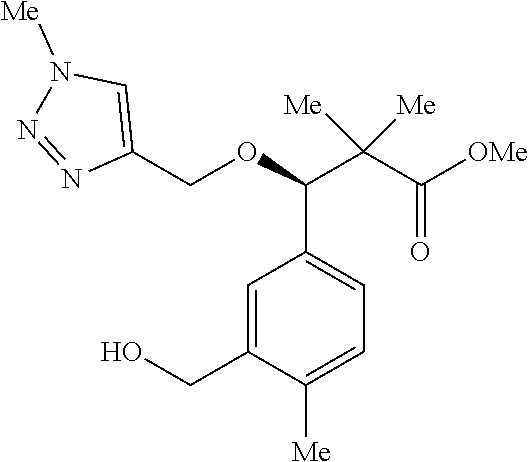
C1=C(CO)C([Me])=CC=C1C(OCC1=CN([Me])N=N1)C(C([OMe])=O)([Me])[Me]
